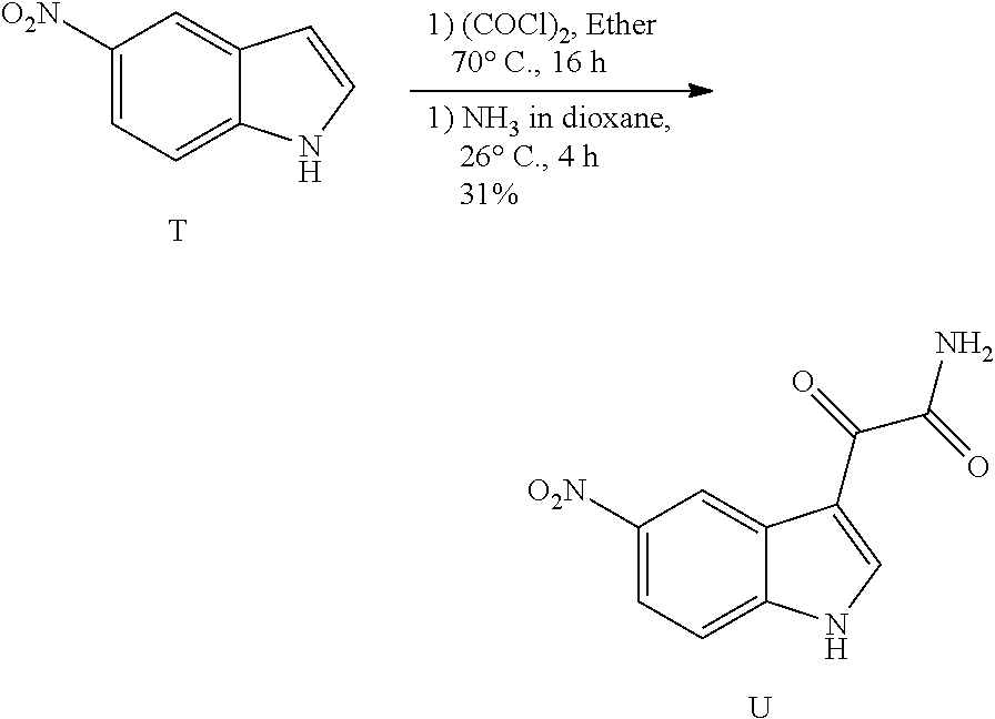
[U].C1([O2N])=CC=C2C(=C1)C(C(C(N)=O)=O)=CN2.C1([O2N])=CC=C2C(=C1)C=CN2.[T]
